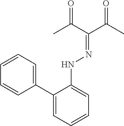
C1(C2=CC=CC=C2)=CC=CC=C1NN=C(C(C)=O)C(C)=O
